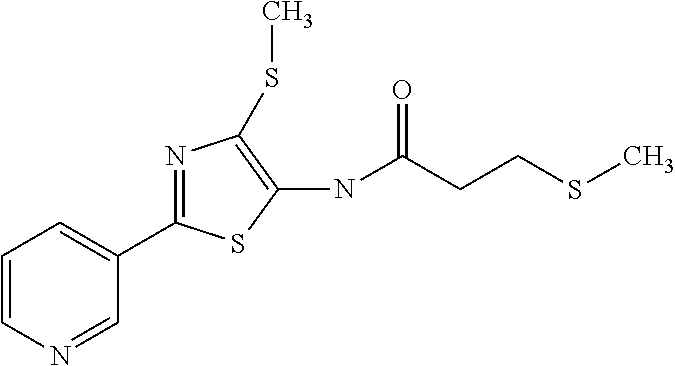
C1(C2=NC(SC)=C(NC(=O)CCSC)S2)=CC=CN=C1
